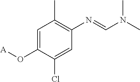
C1=C(O[A])C(Cl)=CC(N=CN(C)C)=C1C
